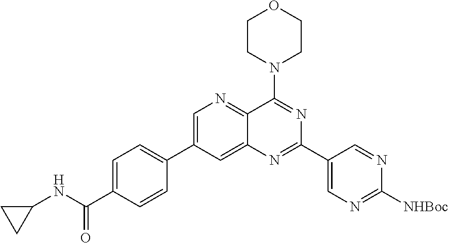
C1=C(C2=CC=C(C(NC3CC3)=O)C=C2)C=C2C(=N1)C(N1CCOCC1)=NC(C1=CN=C([NHBoc])N=C1)=N2
